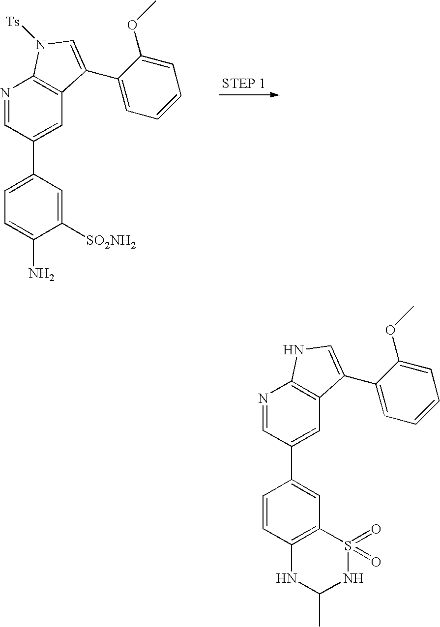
N1=CC(C2=CC=C(N)C([SO2NH2])=C2)=CC2=C1N([Ts])C=C2C1=CC=CC=C1OC.N1=CC(C2=CC3=C(C=C2)NC(C)NS3(=O)=O)=CC2=C1NC=C2C1=CC=CC=C1OC
